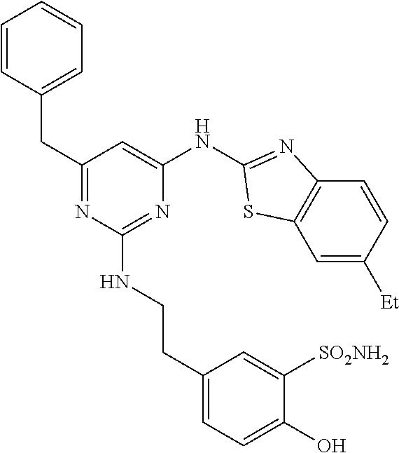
C1=CC(CC2=NC(NCCC3=CC=C(O)C([SO2NH2])=C3)=NC(NC3=NC4=C(C=C([Et])C=C4)S3)=C2)=CC=C1
